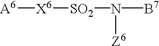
[A6][X6][SO2]N([B7])[Z6]
